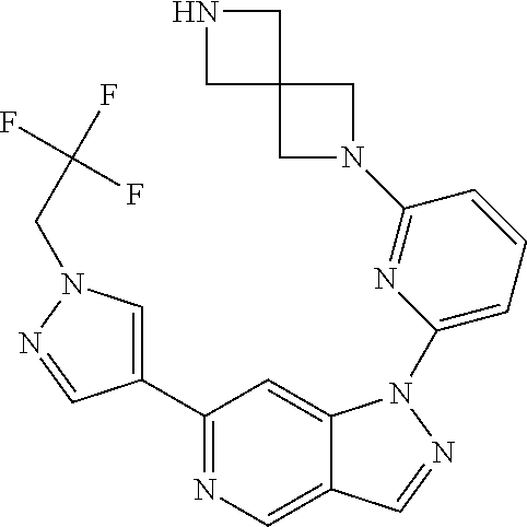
C1(C2=CN(CC(F)(F)F)N=C2)=NC=C2C(=C1)N(C1=CC=CC(N3CC4(C3)CNC4)=N1)N=C2
